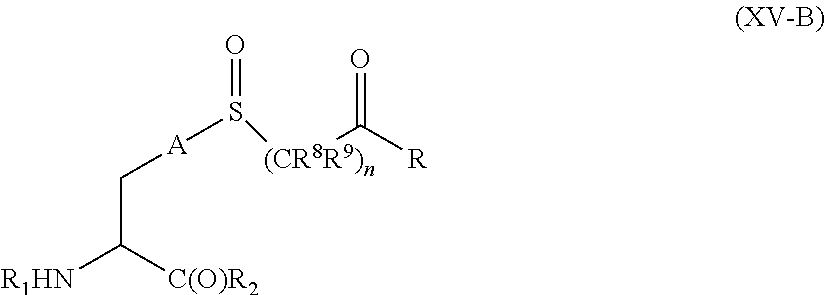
C(C([C(O)R2])[R1HN])[A]S([(CR8R9)n]C([R])=O)=O
